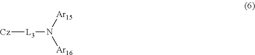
[Cz][L3]N([Ar15])[Ar16]
